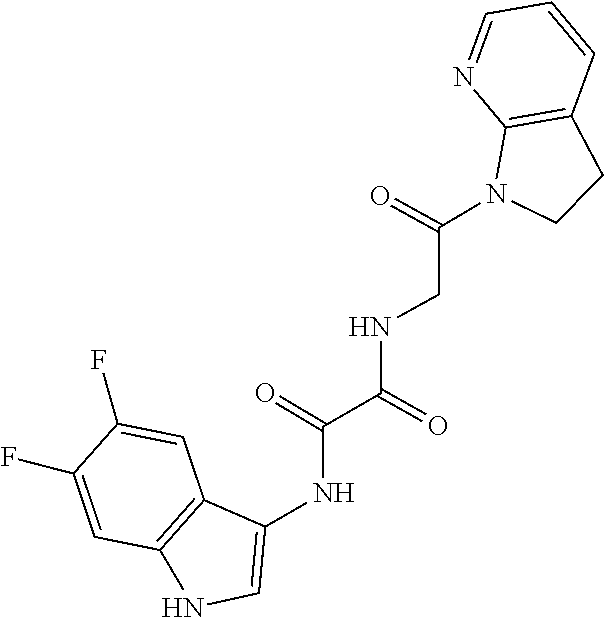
C1=CC2=C(N=C1)N(C(CNC(C(=O)NC1=CNC3=C1C=C(F)C(F)=C3)=O)=O)CC2
